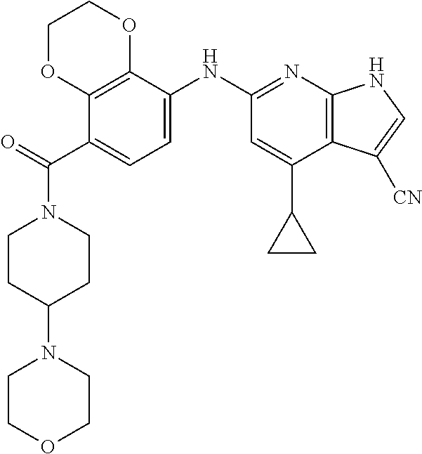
C1CC(N2CCOCC2)CCN1C(=O)C1=CC=C(NC2=NC3=C(C(C4CC4)=C2)C([CN])=CN3)C2=C1OCCO2
